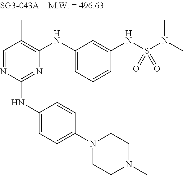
N1=C(NC2=CC=C(N3CCN(C)CC3)C=C2)N=CC(C)=C1NC1=CC=CC(NS(N(C)C)(=O)=O)=C1
